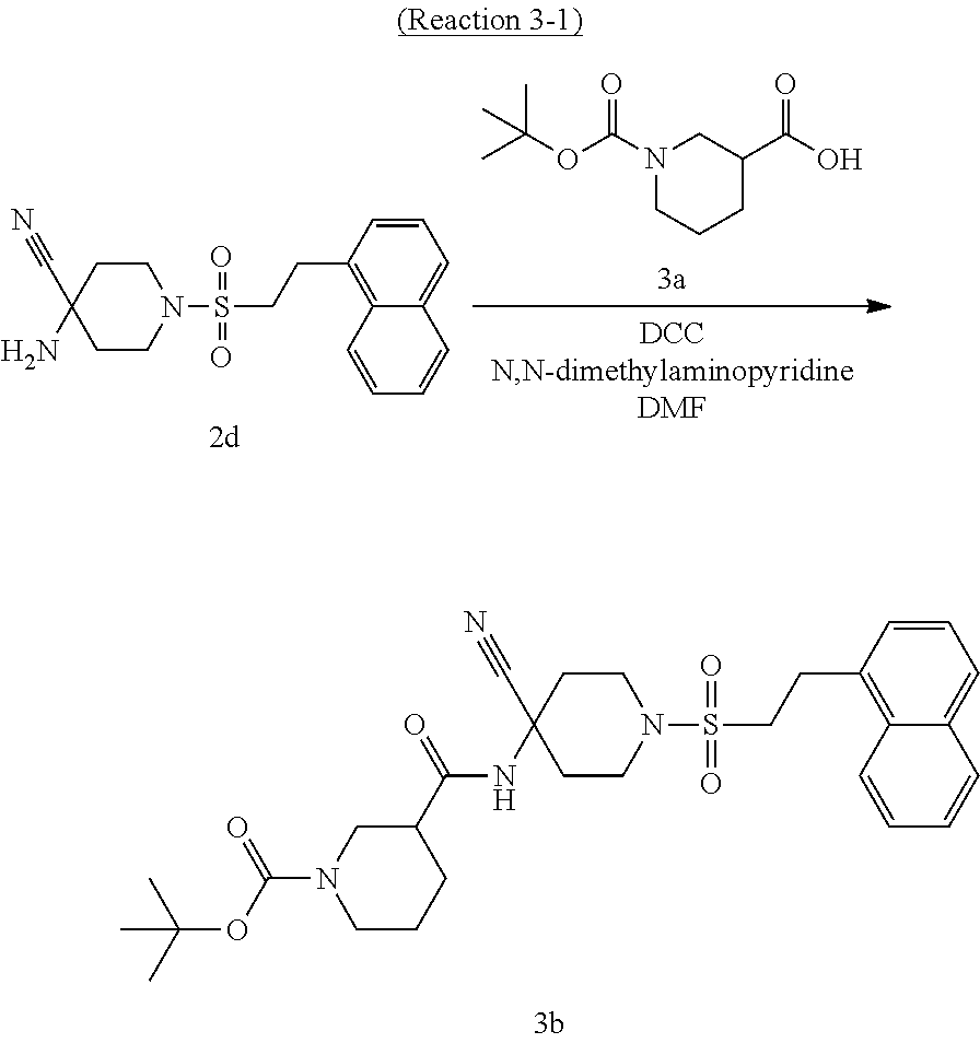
C1CC(NC(=O)C2CN(C(OC(C)(C)C)=O)CCC2)(C#N)CCN1S(CCC1=C2C(=CC=C1)C=CC=C2)(=O)=O.C1CC(N)(C#N)CCN1S(CCC1=C2C(=CC=C1)C=CC=C2)(=O)=O.N1(C(OC(C)(C)C)=O)CCCC(C(=O)O)C1
